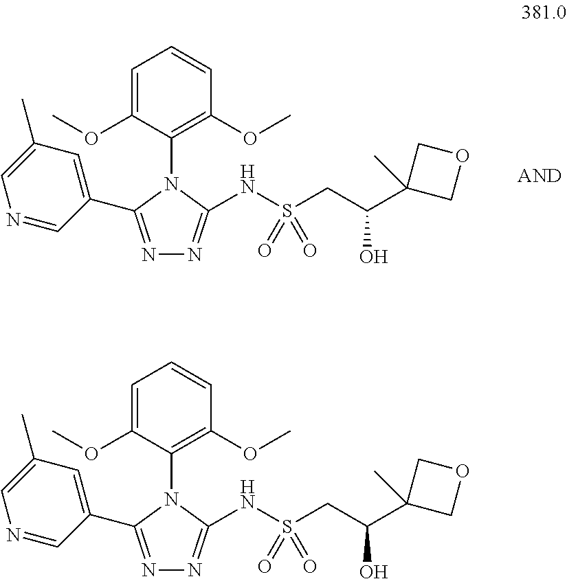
C1=C(OC)C(N2C(C3=CC(C)=CN=C3)=NN=C2NS(CC(O)C2(C)COC2)(=O)=O)=C(OC)C=C1.C1=C(OC)C(N2C(C3=CC(C)=CN=C3)=NN=C2NS(CC(O)C2(C)COC2)(=O)=O)=C(OC)C=C1
